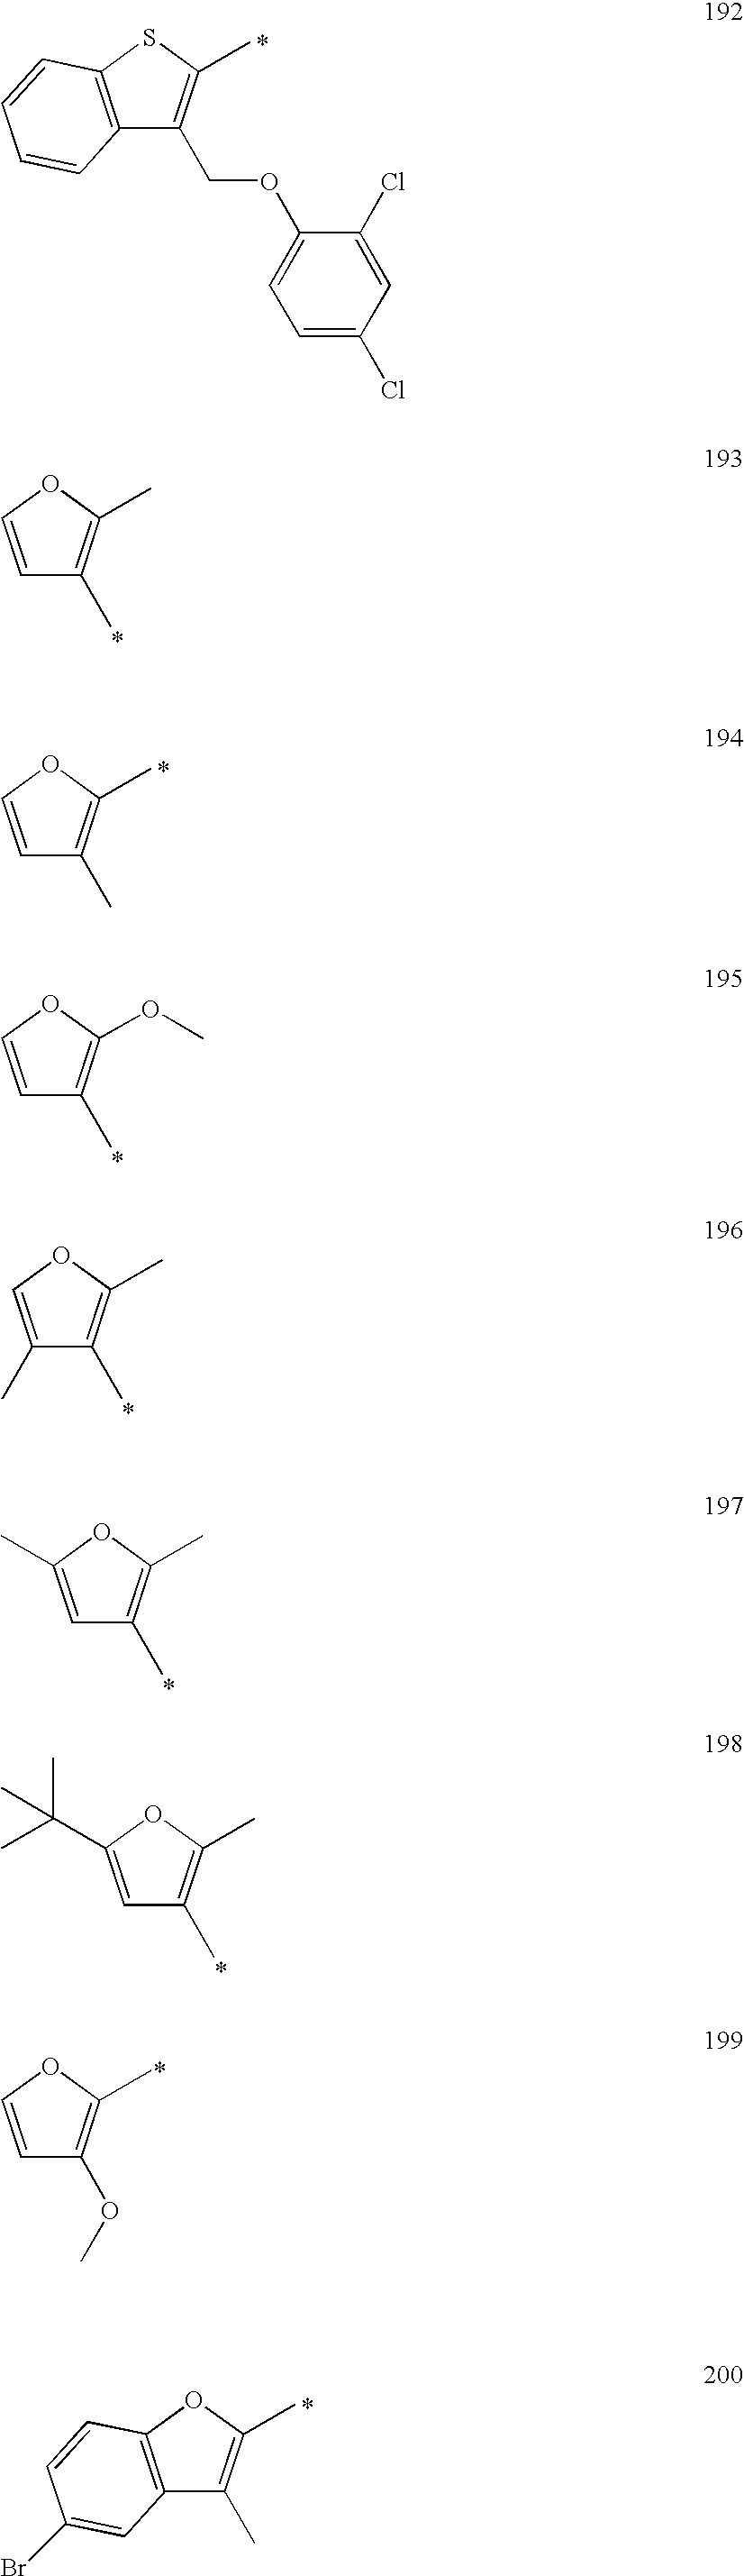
C12=C(SC(C)=C1COC1=CC=C(Cl)C=C1Cl)C=CC=C2.C1=COC(C)=C1C.C1=COC(C)=C1C.C1=COC(OC)=C1C.C12=C(OC(C)=C1C)C=CC(Br)=C2.C1(C)=COC(C)=C1C.C1=C(C)OC(C)=C1C.C1=C(C(C)(C)C)OC(C)=C1C.C1=COC(C)=C1OC
